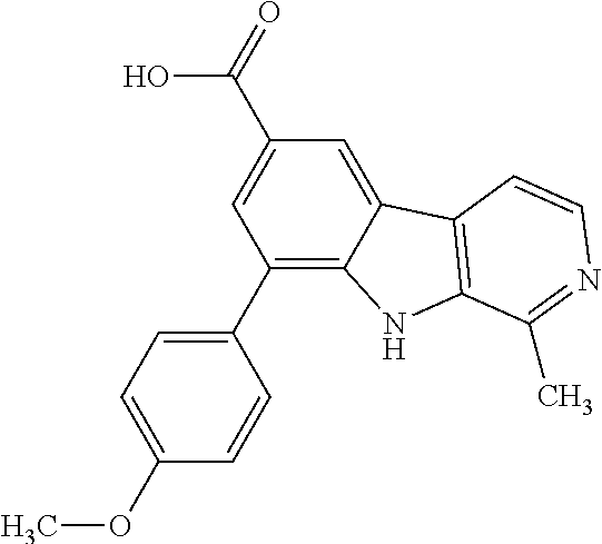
C1(C2=CC=C(OC)C=C2)=C2C(=CC(C(=O)O)=C1)C1=C(N2)C(C)=NC=C1
